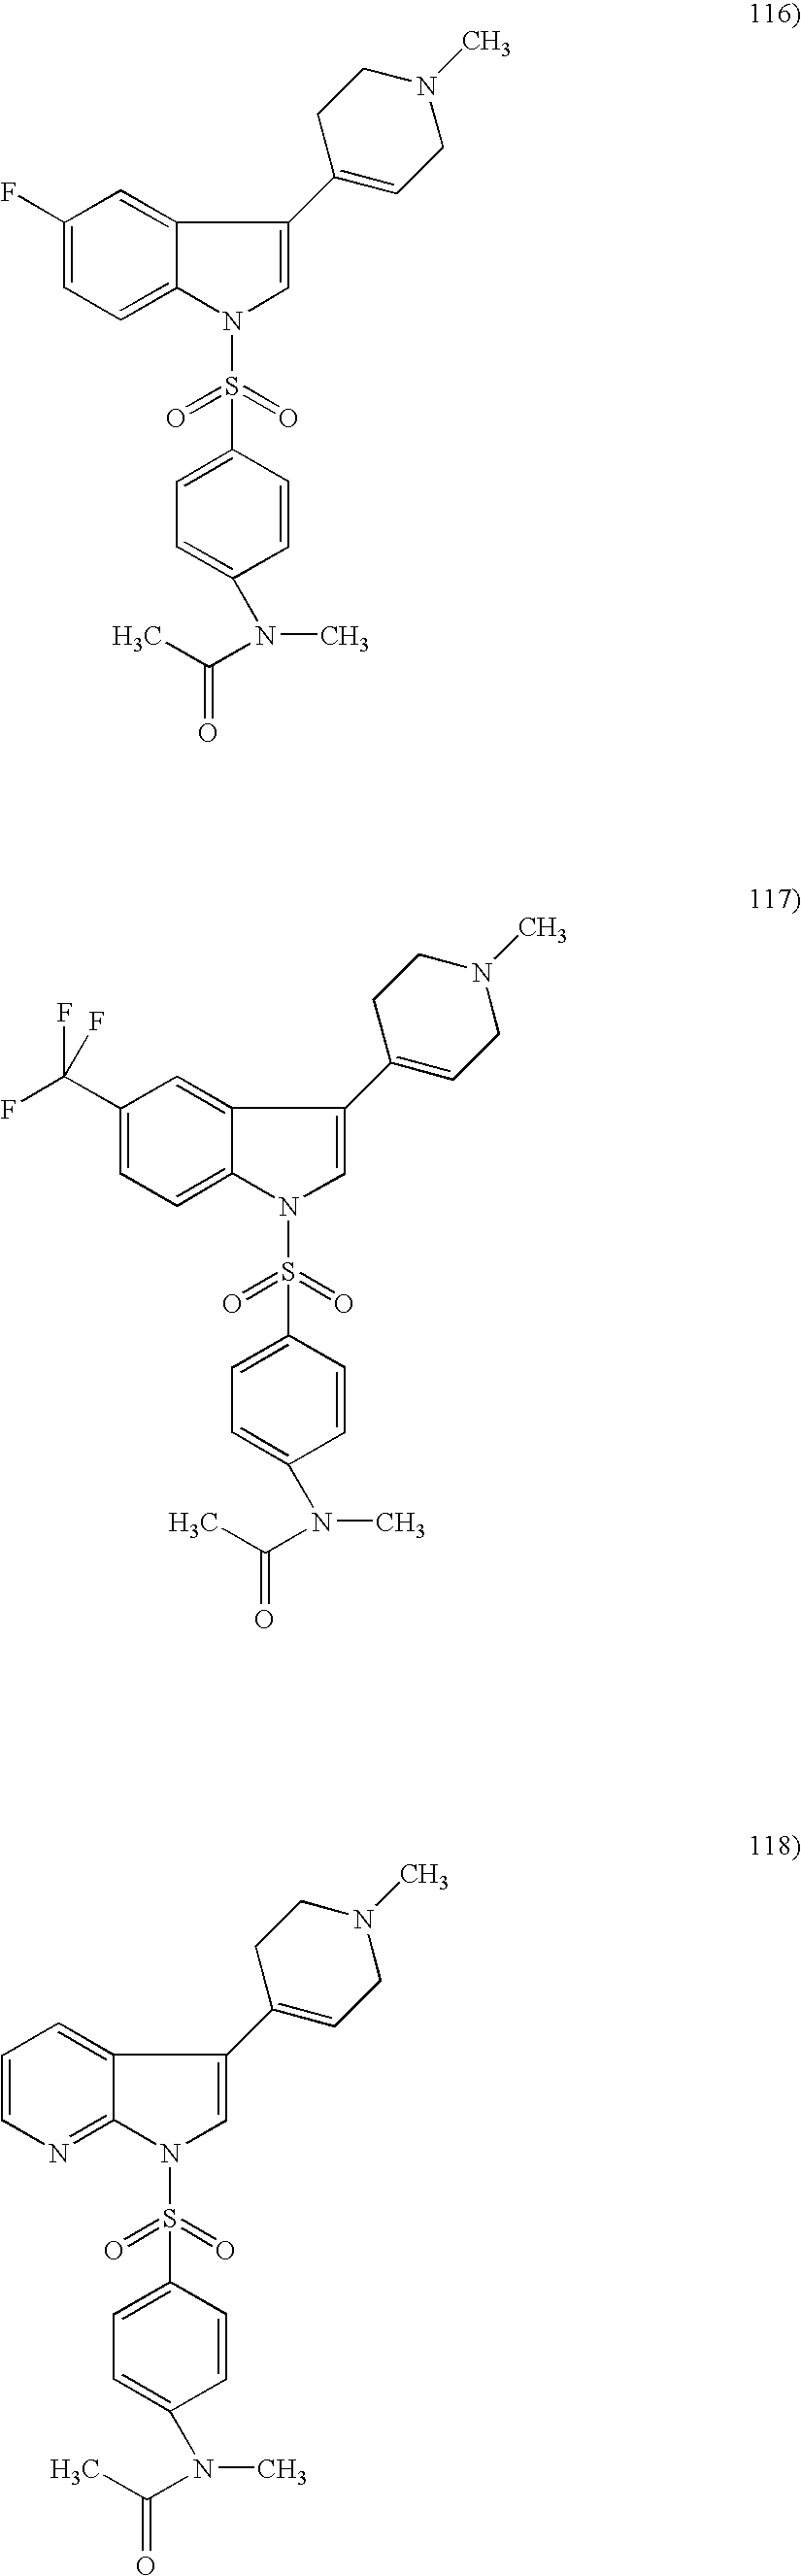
C1(F)=CC=C2C(=C1)C(C1=CCN(C)CC1)=CN2S(=O)(=O)C1=CC=C(N(C)C(C)=O)C=C1.C1(C(F)(F)F)=CC=C2C(=C1)C(C1=CCN(C)CC1)=CN2S(=O)(=O)C1=CC=C(N(C)C(C)=O)C=C1.C1=CN=C2C(=C1)C(C1=CCN(C)CC1)=CN2S(=O)(=O)C1=CC=C(N(C)C(C)=O)C=C1
